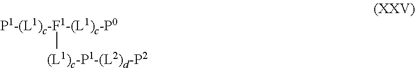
[P1-(L1)c-F1-(L1)c-P0][(L1)c-P1-(L2)d-P2]
